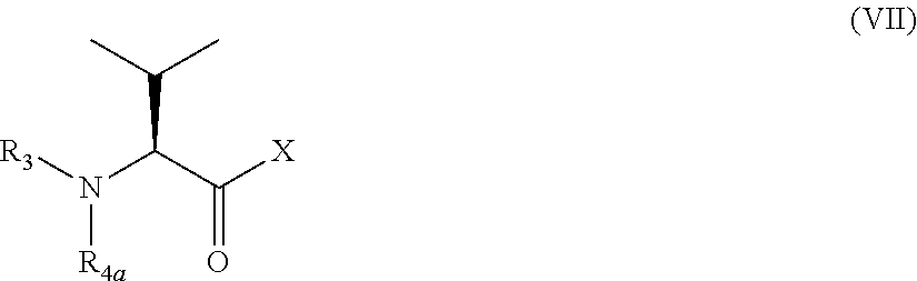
[R3]N(C(C([X])=O)C(C)C)[R4a]
